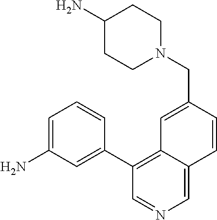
C1=C(N)C=C(C2=C3C(=CN=C2)C=CC(CN2CCC(N)CC2)=C3)C=C1
